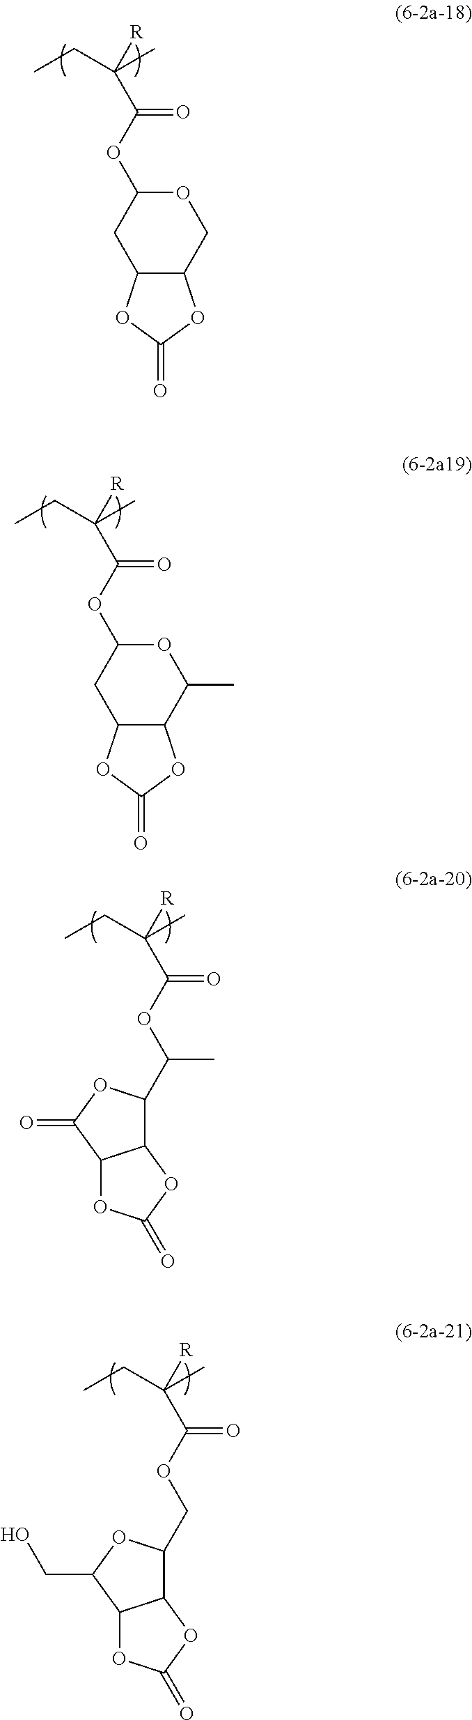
O(C(=O)C([R])(C)CC)C1CC2C(CO1)OC(=O)O2.O(C(=O)C([R])(C)CC)C1CC2C(C(C)O1)OC(=O)O2.O(C(=O)C([R])(C)CC)C(C)C1C2C(C(=O)O1)OC(=O)O2.O(C(=O)C([R])(C)CC)CC1C2C(C(CO)O1)OC(=O)O2
